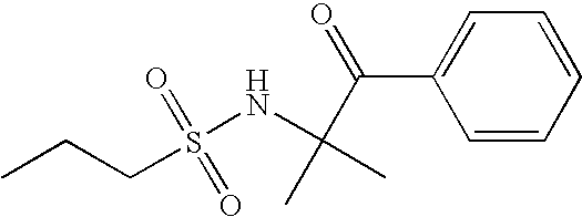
C1=CC=CC=C1C(C(C)(C)NS(CCC)(=O)=O)=O
